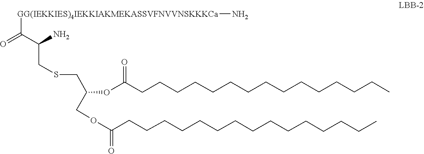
C(CCC)CCCCCCCCCCCC(OC(COC(=O)CCCCCCCCCCCCCCC)CSCC(C(=O)[GG(IEKKIES)4IEKKIAKMEKASSVFNVVNSKKKCa]N)N)=O
